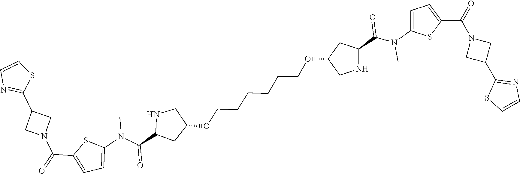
O=C(C1CC(OCCCCCCOC2CNC(C(=O)N(C3=CC=C(C(=O)N4CC(C5=NC=CS5)C4)S3)C)C2)CN1)N(C1=CC=C(C(=O)N2CC(C3=NC=CS3)C2)S1)C
